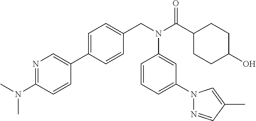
N1=C(N(C)C)C=CC(C2=CC=C(CN(C(C3CCC(O)CC3)=O)C3=CC(N4N=CC(C)=C4)=CC=C3)C=C2)=C1
